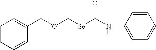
C1=CC=CC(COC[Se]C(NC2=CC=CC=C2)=O)=C1
